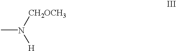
N([CH2OCH3])([H])C
